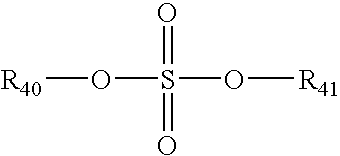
O(S(=O)(O[R41])=O)[R40]
